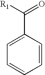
C1=CC=CC(C([R1])=O)=C1
